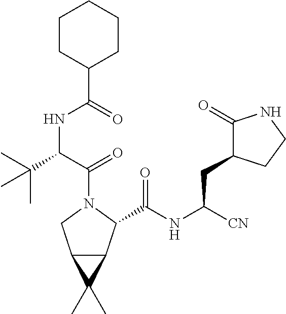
C(NC([CN])CC1C(=O)NCC1)(=O)C1C2C(CN1C(C(C(C)(C)C)NC(C1CCCCC1)=O)=O)C2(C)C
